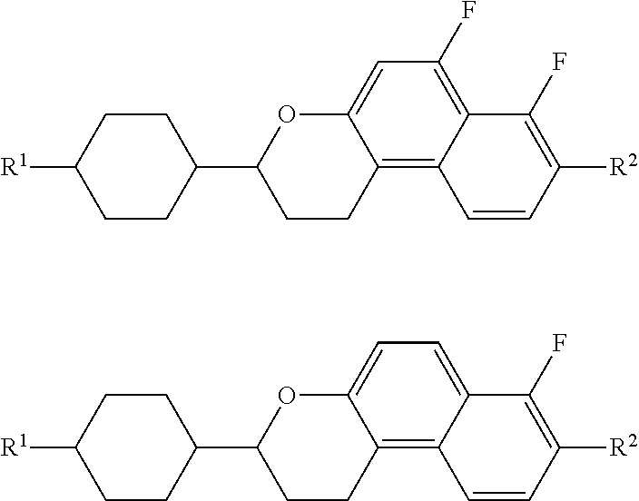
C12=C3C(=C(F)C=C1OC(C1CCC([R1])CC1)CC2)C(F)=C([R2])C=C3.C12=C3C(=CC=C1OC(C1CCC([R1])CC1)CC2)C(F)=C([R2])C=C3
